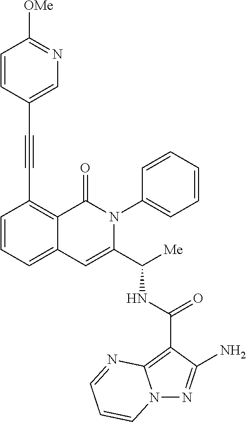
N12N=C(N)C(C(NC(C3=CC4=CC=CC(C#CC5=CN=C([OMe])C=C5)=C4C(=O)N3C3=CC=CC=C3)[Me])=O)=C1N=CC=C2
